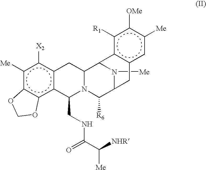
c1([Me])c2c(c3c(c1[X2])CC1N(C3CNC(C([Me])[NHR])=O)C([R6])C3N([Me])C1c1c(cc([Me])c([OMe])c1[R1])C3)OCO2
